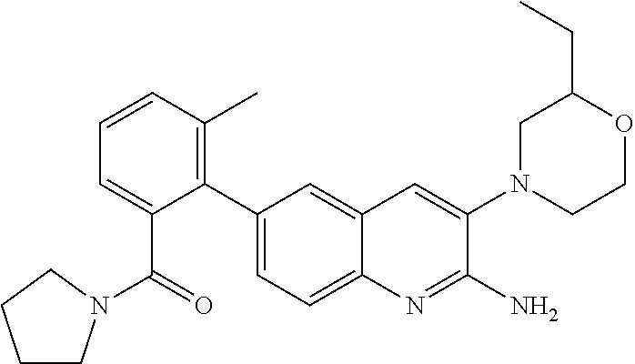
C1=CC(C)=C(C2=CC=C3C(=C2)C=C(N2CCOC(CC)C2)C(N)=N3)C(C(=O)N2CCCC2)=C1
